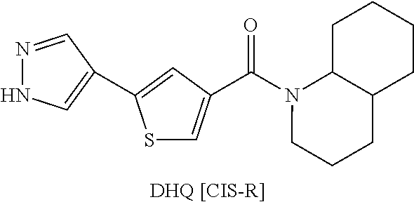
[DHQ [CIS-R]].S1C=C(C(N2CCCC3C2CCCC3)=O)C=C1C1=CNN=C1
